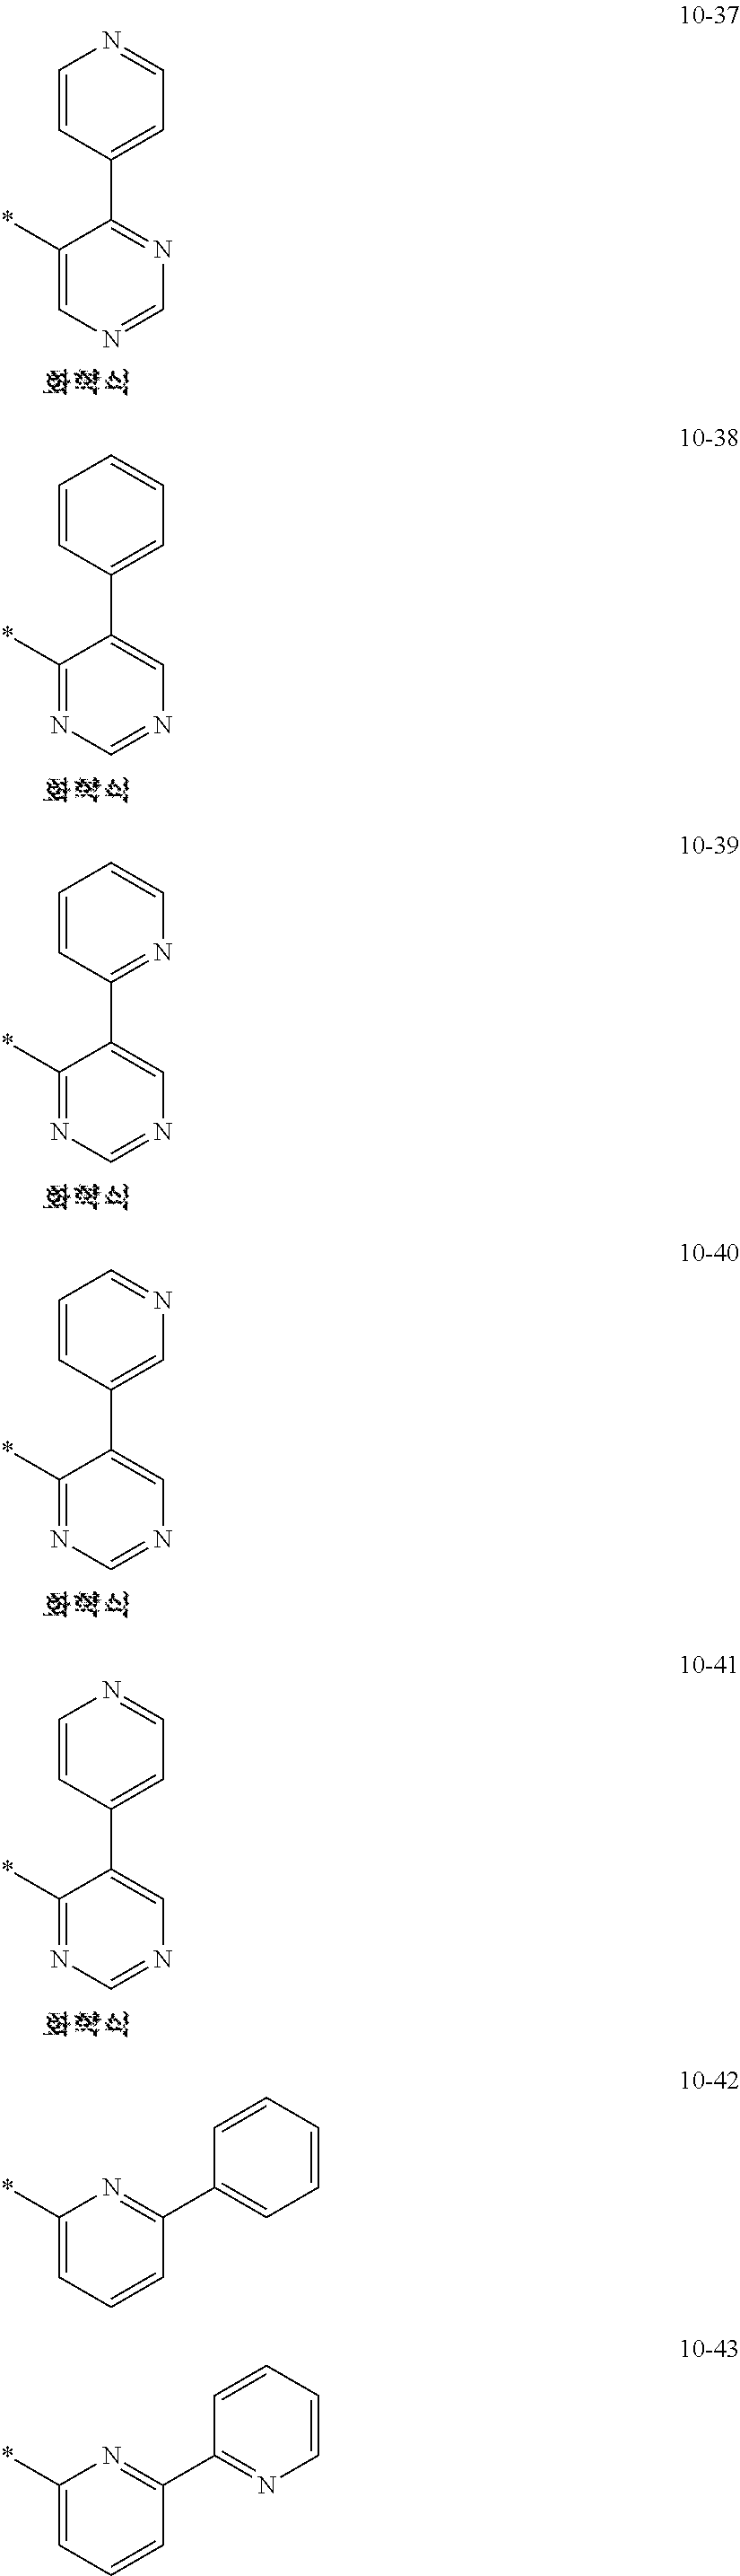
C1(*)=CN=CN=C1C1=CC=NC=C1.C1(*)=NC=NC=C1C1=CC=CC=C1.C1(*)=NC=NC=C1C1=NC=CC=C1.C1(*)=NC=NC=C1C1=CN=CC=C1.C1(*)=NC=NC=C1C1=CC=NC=C1.C1(*)=CC=CC(C2=CC=CC=C2)=N1.C1(*)=CC=CC(C2=NC=CC=C2)=N1
